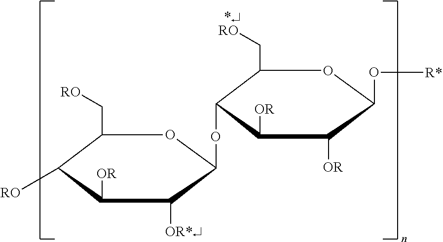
C1(C[RO])C([RO])C([OR])C([OR*])C(OC2C(C[RO])OC(O[R*])C([OR])C2[OR])O1
